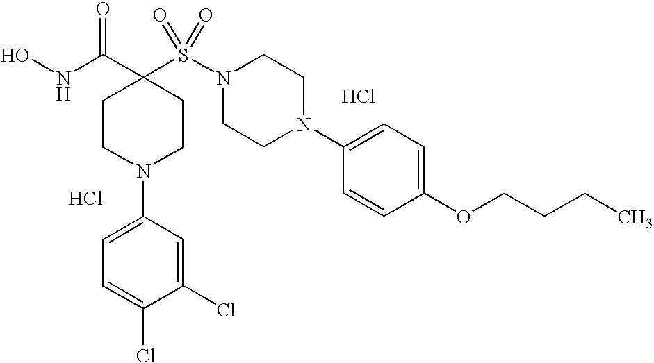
Cl.ONC(C1(S(N2CCN(C3=CC=C(OCCCC)C=C3)CC2)(=O)=O)CCN(C2=CC=C(Cl)C(Cl)=C2)CC1)=O.Cl
